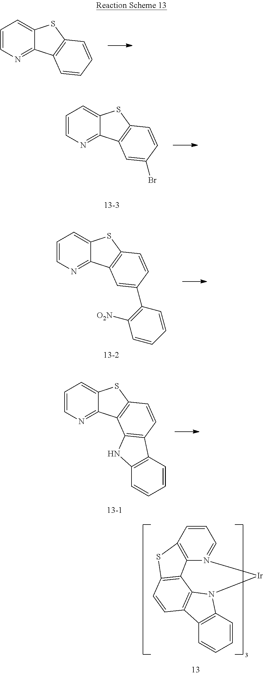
C1=CN=C2C(=C1)SC1=C2C=CC=C1.C1=CN=C2C(=C1)SC1=C2C=C(Br)C=C1.C1=CN=C2C(=C1)SC1=C2C=C(C2=C([O2N])C=CC=C2)C=C1.C1=CN=C2C(=C1)SC1=C2C2=C(C=C1)C1=C(N2)C=CC=C1.C12=C3SC4=C1C1=C(C=C4)C4=C(N1[Ir]N2=CC=C3)C=CC=C4
